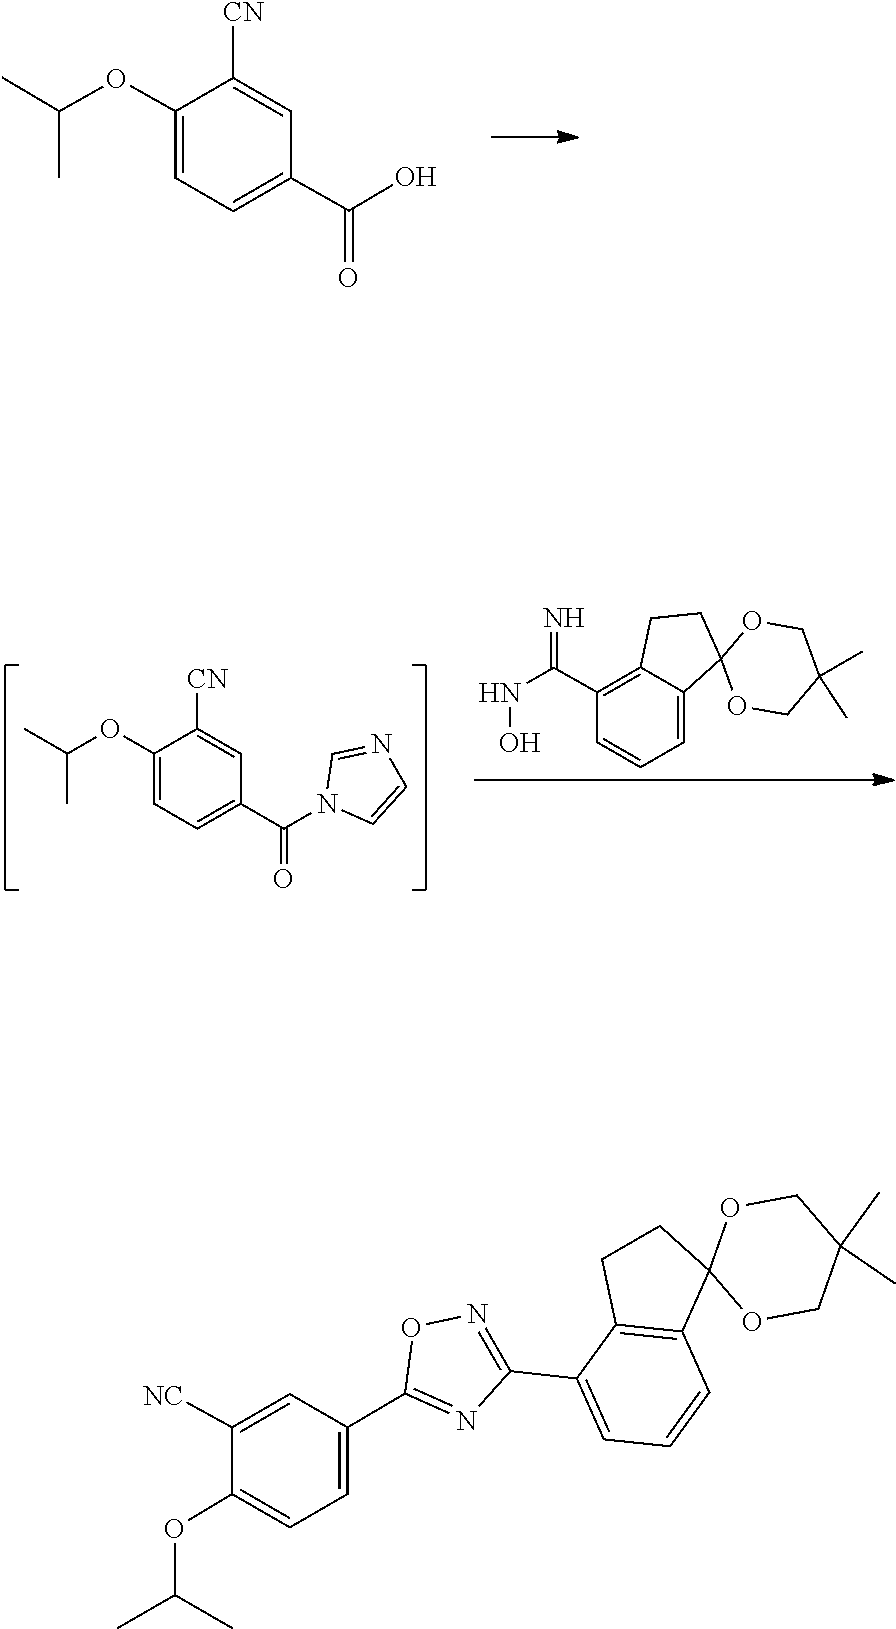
C12(C3=C(C(C4=NOC(C5=CC=C(OC(C)C)C([NC])=C5)=N4)=CC=C3)CC1)OCC(C)(C)CO2.O(C(C)C)C1=CC=C(C(=O)O)C=C1[CN].C1=NC=CN1C(C1=CC=C(OC(C)C)C([CN])=C1)=O.N(O)C(C1=C2CCC3(OCC(C)(C)CO3)C2=CC=C1)=N
